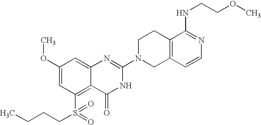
C1(OC)=CC(S(CCCC)(=O)=O)=C2C(=C1)N=C(N1CC3=C(CC1)C(NCCOC)=NC=C3)NC2=O
